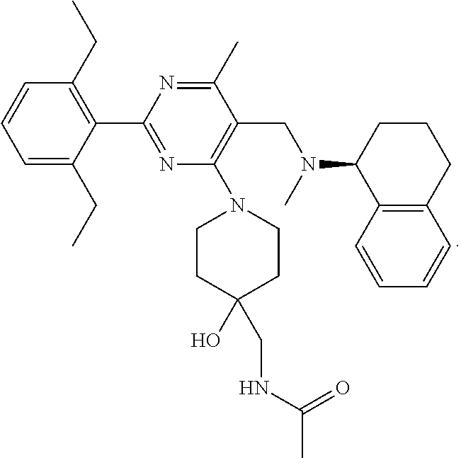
C1=C(CC)C(C2=NC(N3CCC(O)(CNC(C)=O)CC3)=C(CN(C)C3C4=C(CCC3)C=CC=C4)C(C)=N2)=C(CC)C=C1
